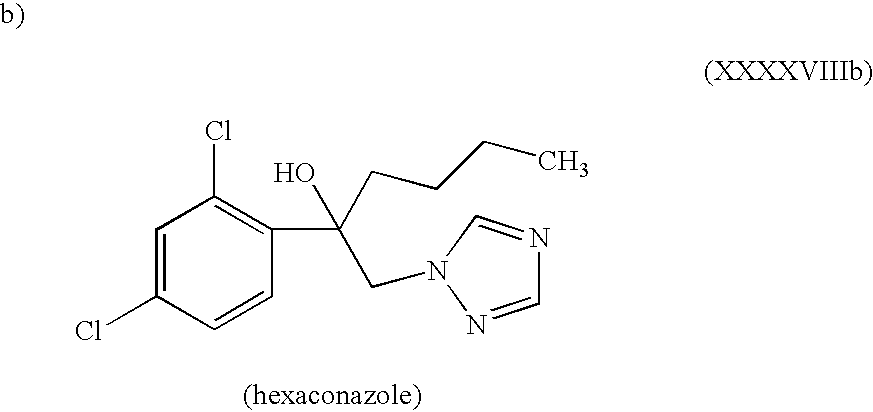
C1=C(Cl)C=CC(C(CCCC)(CN2C=NC=N2)O)=C1Cl
